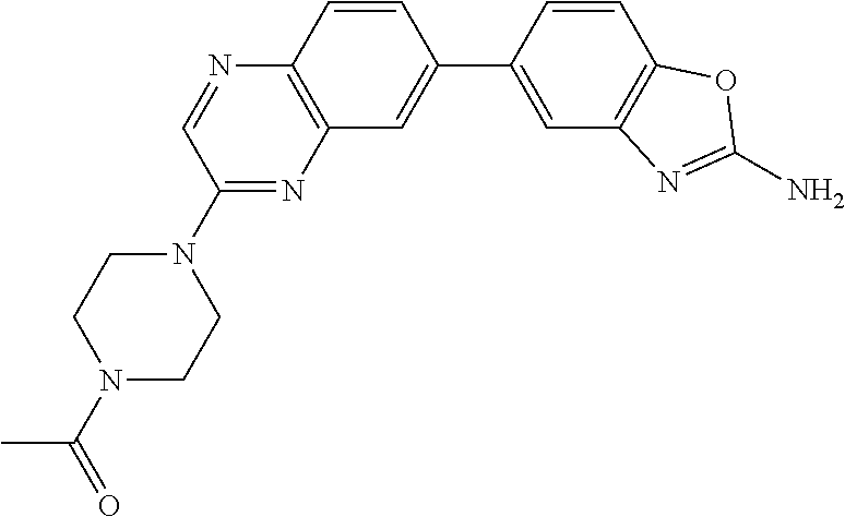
N1(C2=NC3=C(N=C2)C=CC(C2=CC4=C(C=C2)OC(N)=N4)=C3)CCN(C(=O)C)CC1
